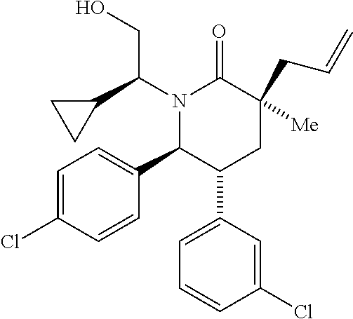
N1(C(C2CC2)CO)C(C2=CC=C(Cl)C=C2)C(C2=CC=CC(Cl)=C2)CC([Me])(CC=C)C1=O
